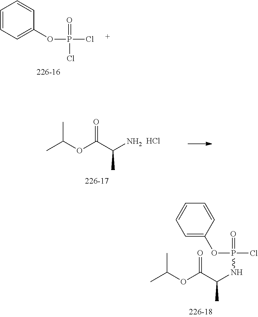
C1=CC=C(OP(=O)(Cl)Cl)C=C1.CC(OC(C(N)C)=O)C.Cl.CC(OC(C(NP(=O)(Cl)OC1=CC=CC=C1)C)=O)C
